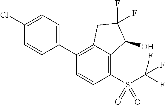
C1(C2=C3C(=C(S(C(F)(F)F)(=O)=O)C=C2)C(O)C(F)(F)C3)=CC=C(Cl)C=C1
